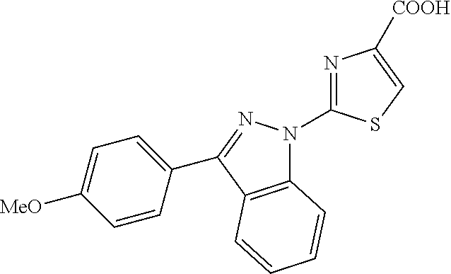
C12=C(C(C3=CC=C([MeO])C=C3)=NN1C1=NC([COOH])=CS1)C=CC=C2
